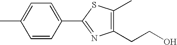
C1(CCO)=C(C)SC(C2=CC=C(C)C=C2)=N1
